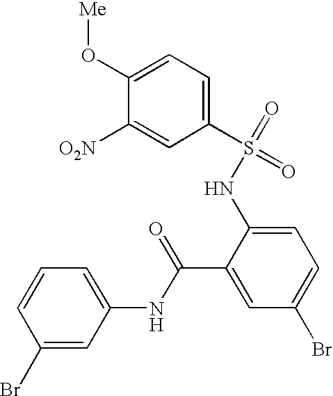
C1([O2N])=CC(S(=O)(NC2=CC=C(Br)C=C2C(NC2=CC=CC(Br)=C2)=O)=O)=CC=C1O[Me]
